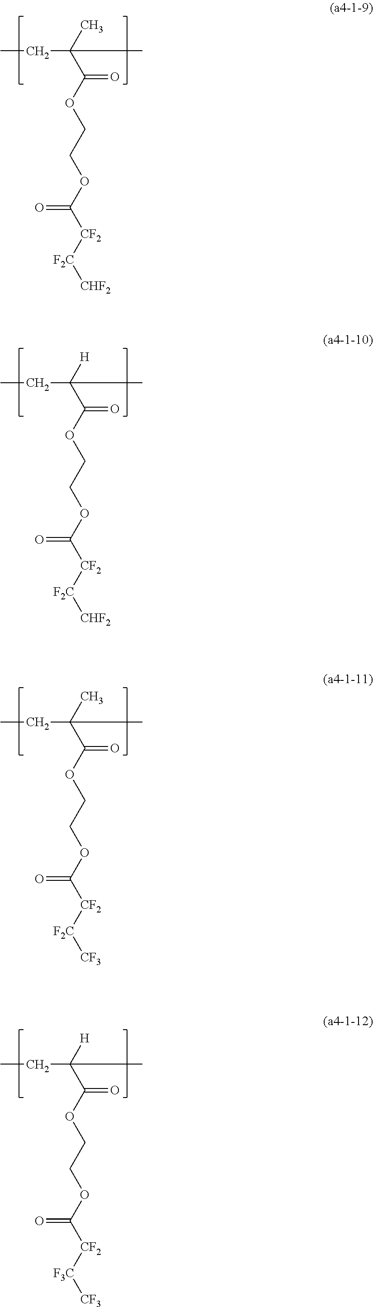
CCC(C(OCCOC([CF2][F2C][CHF2])=O)=O)(C)C.CCC(C(OCCOC([CF2][F2C][CHF2])=O)=O)([H])C.CCC(C(OCCOC([CF2][F2C][CF3])=O)=O)(C)C.CCC(C(OCCOC([CF2][F3C][CF3])=O)=O)([H])C
